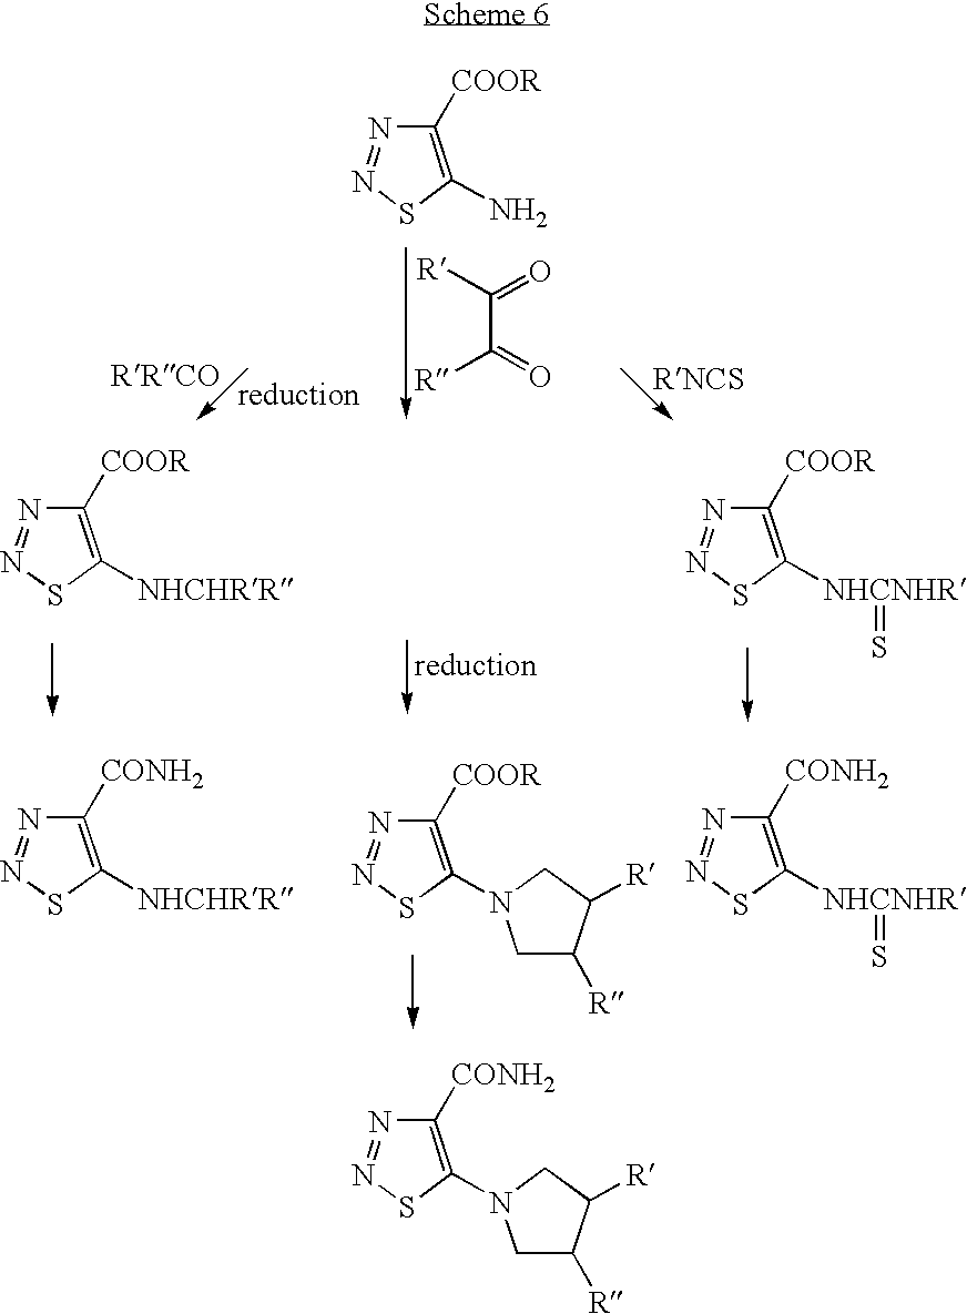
C1([COOR])=C([NHCHRR])SN=N1.C1([COOR])=C([NHCNHR]=S)SN=N1.C1([COOR])=C(N2CC([R])C([R])C2)SN=N1.C1([CONH2])=C([NHCHRR])SN=N1.C1([CONH2])=C([NHCNHR]=S)SN=N1.C1([COOR])=C(N)SN=N1.[R]C(C([R])=O)=O.C1([CONH2])=C(N2CC([R])C([R])C2)SN=N1
